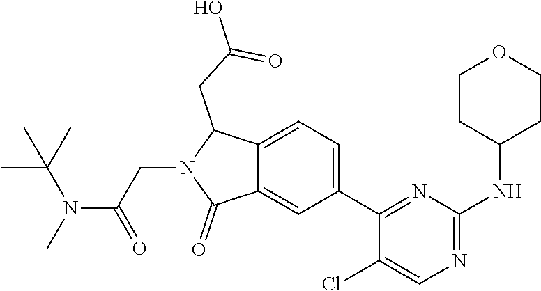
C1(C2=NC(NC3CCOCC3)=NC=C2Cl)=CC=C2C(=C1)C(=O)N(CC(N(C)C(C)(C)C)=O)C2CC(=O)O
